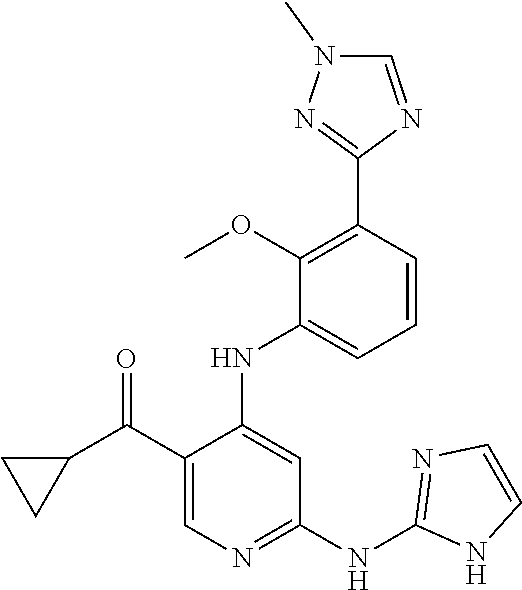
C1=CC(C2=NN(C)C=N2)=C(OC)C(NC2=CC(NC3=NC=CN3)=NC=C2C(C2CC2)=O)=C1
